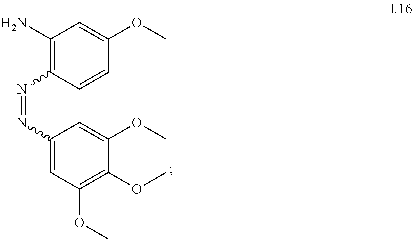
C1(N)=C(N=NC2=CC(OC)=C(OC)C(OC)=C2)C=CC(OC)=C1
